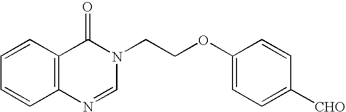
C12=C(N=CN(CCOC3=CC=C([CHO])C=C3)C1=O)C=CC=C2
